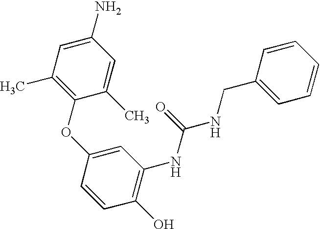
C1(O)=C(NC(=O)NCC2=CC=CC=C2)C=C(OC2=C(C)C=C(N)C=C2C)C=C1
